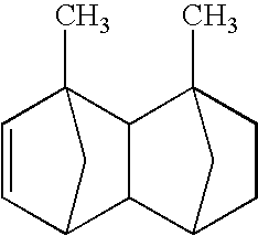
C1=CC2(C)CC1C1C3CCC(C)(C21)C3
